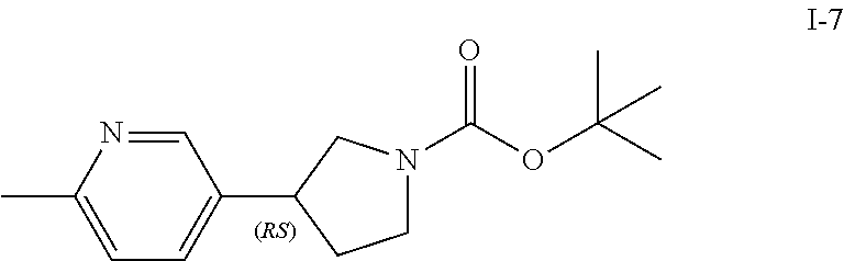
C1=NC(C)=CC=C1C1CCN(C(OC(C)(C)C)=O)C1
